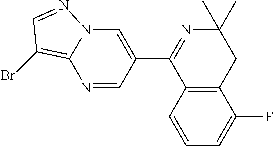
C12=C(C=CC=C1F)C(C1=CN3C(=C(Br)C=N3)N=C1)=NC(C)(C)C2
